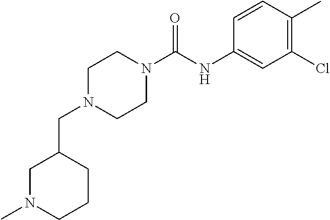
C1(CN2CCN(C(=O)NC3=CC(Cl)=C(C)C=C3)CC2)CN(C)CCC1
